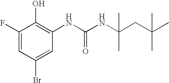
C1(F)=CC(Br)=CC(NC(NC(CC(C)(C)C)(C)C)=O)=C1O
